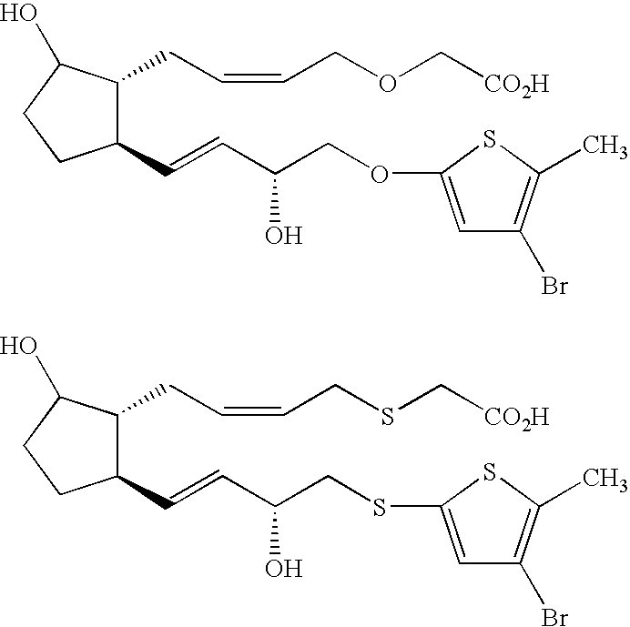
C1(C=CC(O)COC2=CC(Br)=C(C)S2)C(CC=CCOC[CO2H])C(O)CC1.C1(C=CC(O)CSC2=CC(Br)=C(C)S2)C(CC=CCSC[CO2H])C(O)CC1
